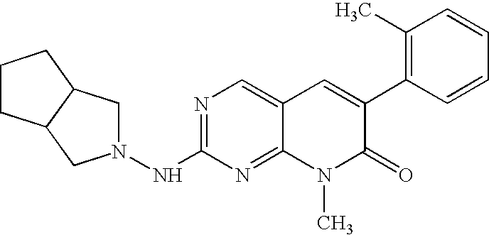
N1=C(NN2CC3C(C2)CCC3)N=C2C(=C1)C=C(C1=C(C)C=CC=C1)C(=O)N2C
